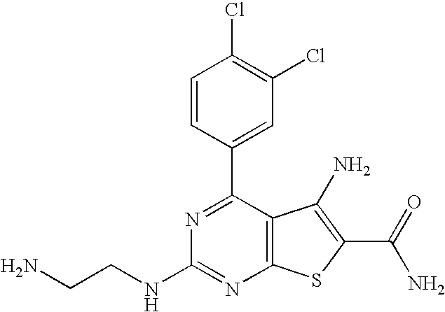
C1=CC(C2=NC(NCCN)=NC3=C2C(N)=C(C(N)=O)S3)=CC(Cl)=C1Cl
